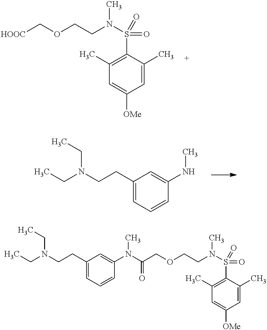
C1(N(C(COCCN(S(=O)(=O)C2=C(C)C=C([OMe])C=C2C)C)=O)C)=CC(CCN(CC)CC)=CC=C1.O(CCN(S(=O)(=O)C1=C(C)C=C([OMe])C=C1C)C)C[HOOC].C1(NC)=CC(CCN(CC)CC)=CC=C1
